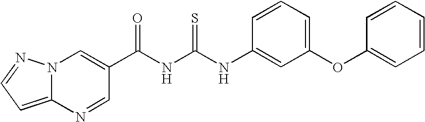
N(C(NC(=O)C1=CN2C(=CC=N2)N=C1)=S)C1=CC(OC2=CC=CC=C2)=CC=C1
